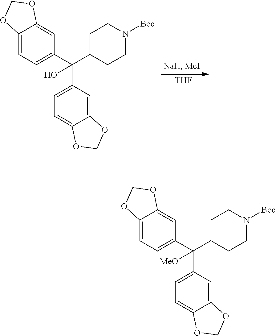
[THF].C12=CC=C(C(C3=CC=C4C(=C3)OCO4)(O)C3CCN([Boc])CC3)C=C1OCO2.C12=CC=C(C(C3=CC=C4C(=C3)OCO4)([MeO])C3CCN([Boc])CC3)C=C1OCO2
